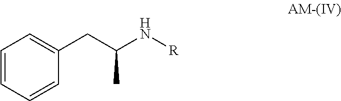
C1=CC=CC(CC(N[R])C)=C1
